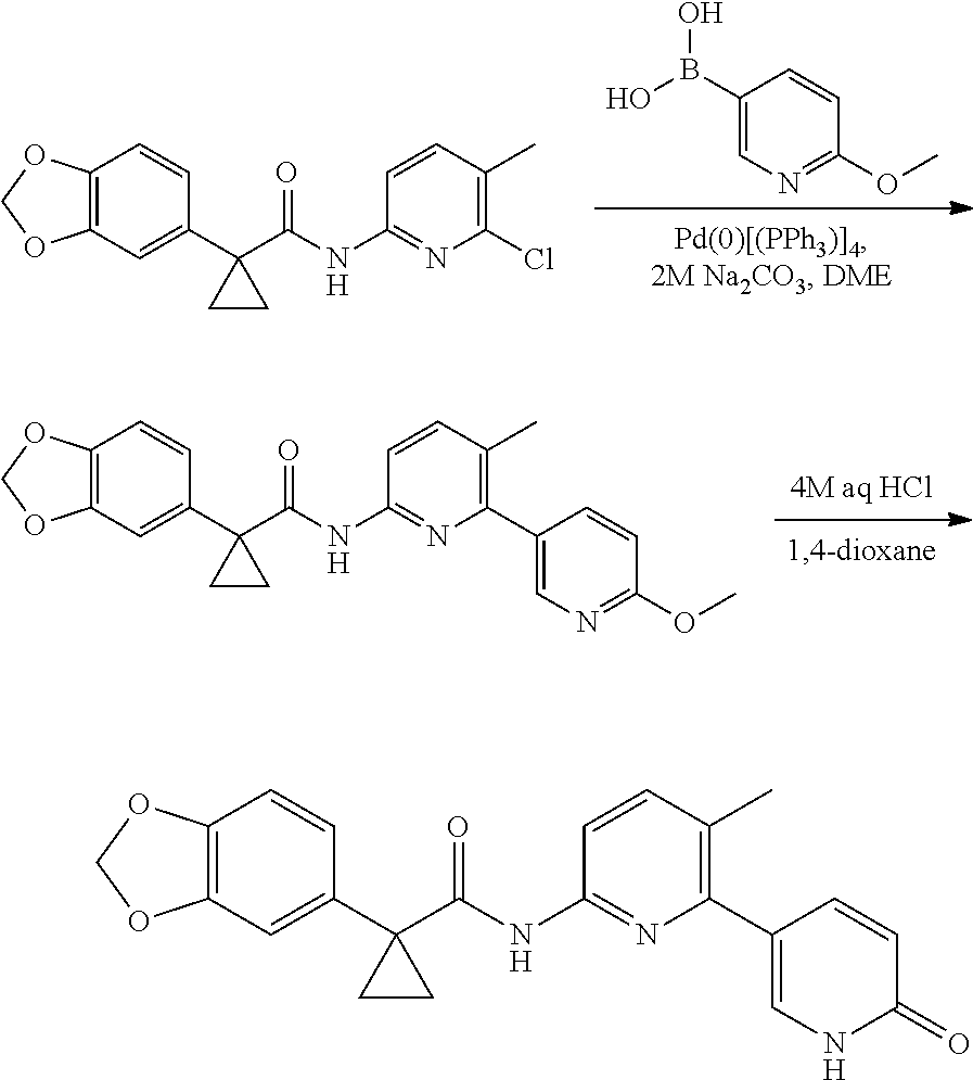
C12=C(C=C(C3(C(NC4=NC(C5=CNC(=O)C=C5)=C(C)C=C4)=O)CC3)C=C1)OCO2.C1(B(O)O)=CN=C(OC)C=C1.C12=C(C=C(C3(C(NC4=NC(Cl)=C(C)C=C4)=O)CC3)C=C1)OCO2.C12=C(C=C(C3(C(NC4=NC(C5=CN=C(OC)C=C5)=C(C)C=C4)=O)CC3)C=C1)OCO2
